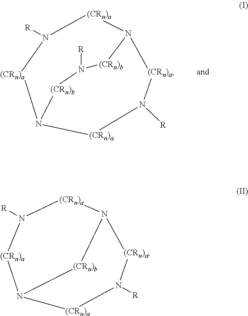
[R]N1[(CRn)b]N2[(CRn)a]N([R])[(CRn)a]N([(CRn)b]1)[(CRn)a]N([R])[(CRn)a]2.[(CRn)b]1N2[(CRn)a]N([R])[(CRn)a]N1[(CRn)a]N([R])[(CRn)a]2
